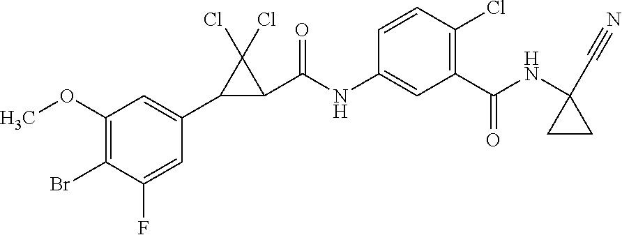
C1(OC)=C(Br)C(F)=CC(C2C(C(NC3=CC(C(NC4(C#N)CC4)=O)=C(Cl)C=C3)=O)C2(Cl)Cl)=C1
